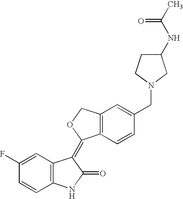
C1(F)=CC2=C(C=C1)NC(=O)C2=C1C2=C(CO1)C=C(CN1CCC(NC(C)=O)C1)C=C2
